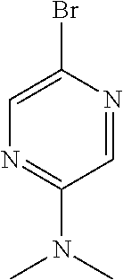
C1=NC(Br)=CN=C1N(C)C
